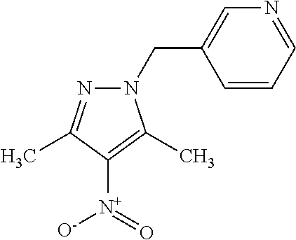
C1=C(CN2N=C(C)C([N+](=O)[O-])=C2C)C=CC=N1
